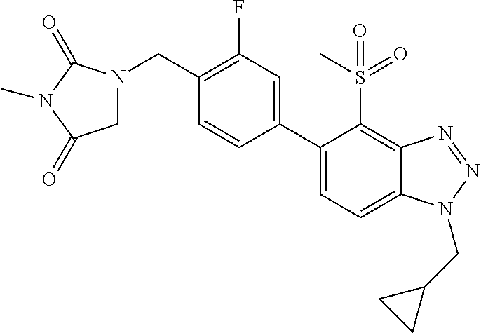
C1(C2=CC=C3C(=C2S(C)(=O)=O)N=NN3CC2CC2)=CC(F)=C(CN2CC(=O)N(C)C2=O)C=C1
